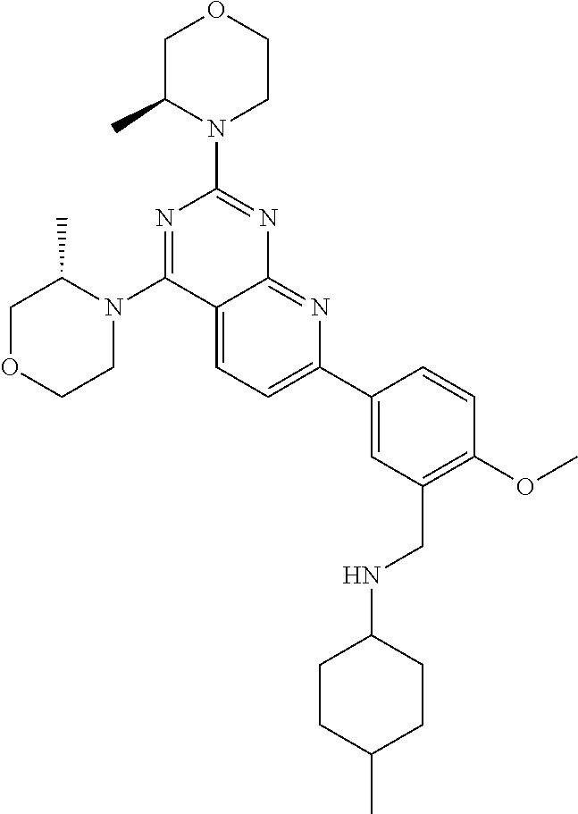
C1C(C)N(C2=NC3=NC(C4=CC(CNC5CCC(C)CC5)=C(OC)C=C4)=CC=C3C(N3C(C)COCC3)=N2)CCO1
